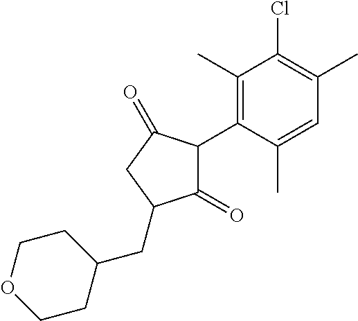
C1(=O)C(C2=C(C)C(Cl)=C(C)C=C2C)C(=O)CC1CC1CCOCC1
